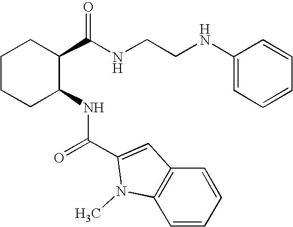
C1CCC(NC(C2=CC3=C(N2C)C=CC=C3)=O)C(C(NCCNC2=CC=CC=C2)=O)C1
